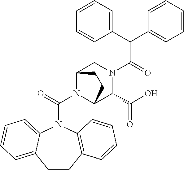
C(N1C2C(C(O)=O)N(C(C(C3=CC=CC=C3)C3=CC=CC=C3)=O)CC1CC2)(=O)N1C2=C(CCC3=CC=CC=C13)C=CC=C2
